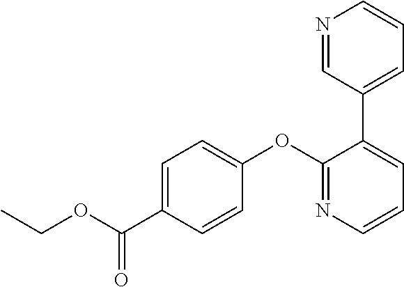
C1(OC2=CC=C(C(OCC)=O)C=C2)=NC=CC=C1C1=CC=CN=C1
